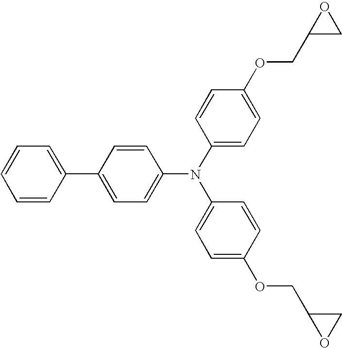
C1=CC=C(C2=CC=C(N(C3=CC=C(OCC4CO4)C=C3)C3=CC=C(OCC4OC4)C=C3)C=C2)C=C1
